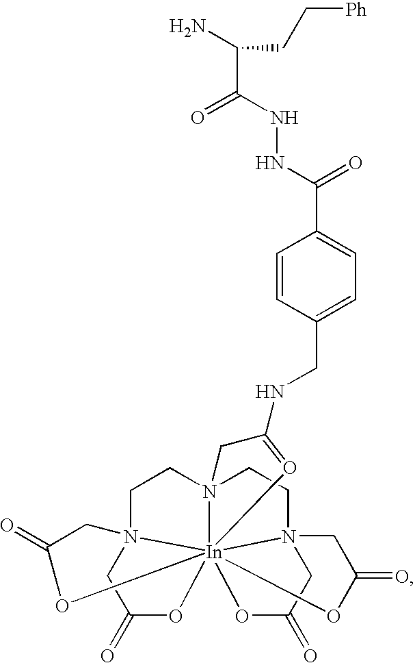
C1=CC(CNC2=O[In]345678N(CCN3(CCN4(CC(=O)O5)CC(=O)O6)C2)(CC(=O)O7)CC(=O)O8)=CC=C1C(NNC(=O)C(CC[Ph])N)=O
